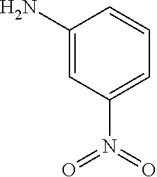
C1(N)=CC(N(=O)=O)=CC=C1
